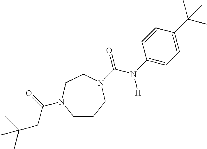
C1CCN(C(=O)N([H])C2=CC=C(C(C)(C)C)C=C2)CCN1C(=O)CC(C)(C)C
